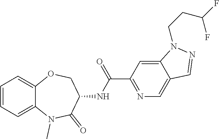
C12=CC=CC=C1OCC(NC(=O)C1=NC=C3C(=C1)N(CCC(F)F)N=C3)C(=O)N2C
